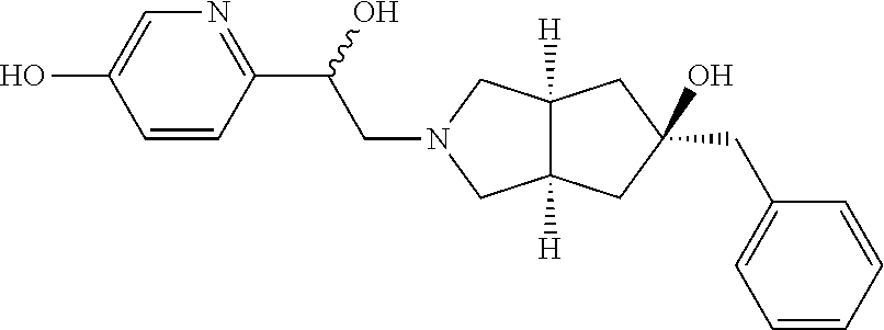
C1=CC(C(O)CN2CC3([H])C([H])(C2)CC(CC2=CC=CC=C2)(O)C3)=NC=C1O
